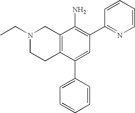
N1(CC)CCC2=C(C1)C(N)=C(C1=NC=CC=C1)C=C2C1=CC=CC=C1
